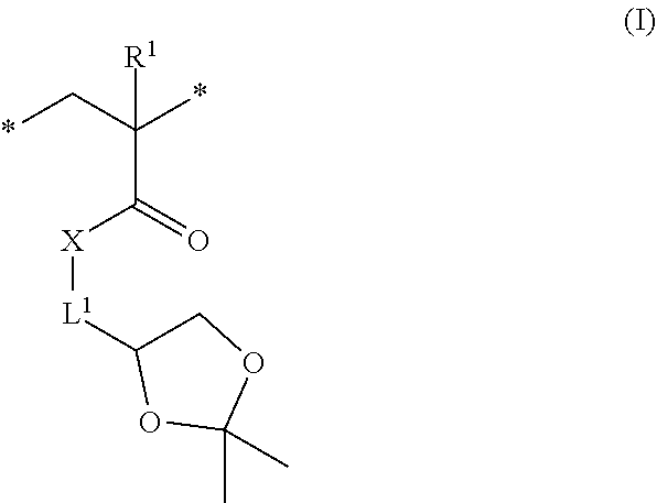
[R1]C(*)(C*)C(=O)[X][L1]C1COC(C)(C)O1
